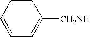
C1=CC=CC=C1[CH2NH]
